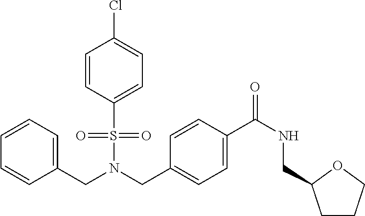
C(N(S(=O)(=O)C1=CC=C(Cl)C=C1)CC1=CC=C(C(NCC2CCCO2)=O)C=C1)C1=CC=CC=C1
